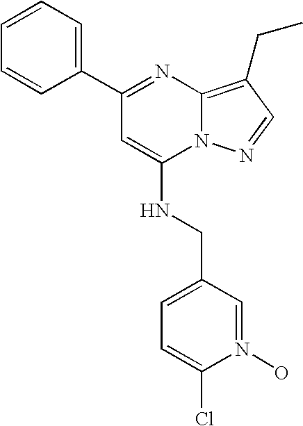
C1(C2=CC=CC=C2)=NC2=C(CC)C=NN2C(NCC2=CC=C(Cl)N(O)=C2)=C1
